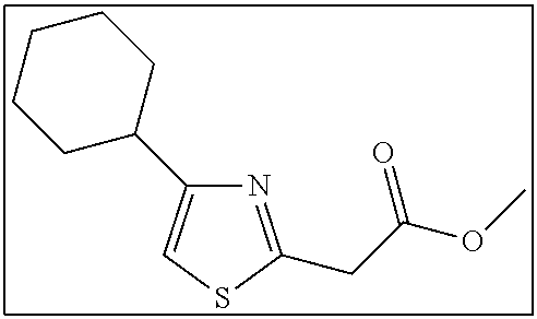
N1=C(CC(OC)=O)SC=C1C1CCCCC1
